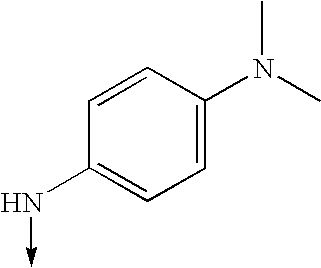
C1=CC(N(C)C)=CC=C1N->C
